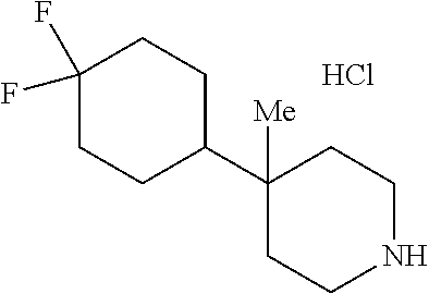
C1([Me])(C2CCC(F)(F)CC2)CCNCC1.Cl
